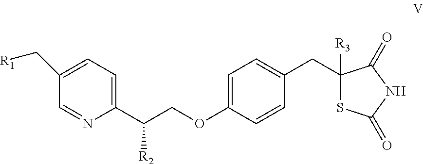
C1=C(OCC([R2])C2=CC=C(C[R1])C=N2)C=CC(CC2([R3])SC(=O)NC2=O)=C1
